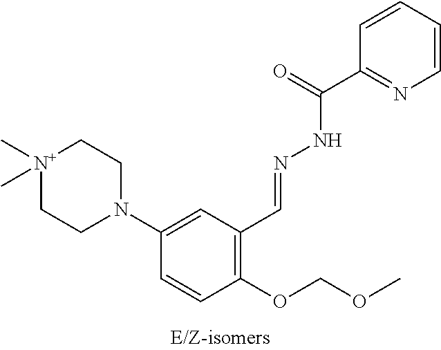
C1(N2CC[N+](C)(C)CC2)=CC(C=NNC(C2=NC=CC=C2)=O)=C(OCOC)C=C1
